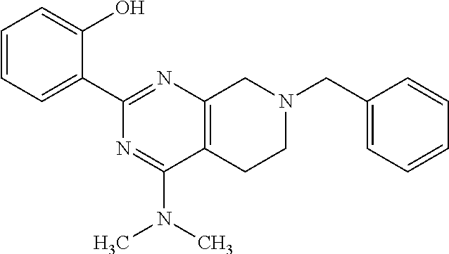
C1=CC=C(C2=NC3=C(C(N(C)C)=N2)CCN(CC2=CC=CC=C2)C3)C(O)=C1
